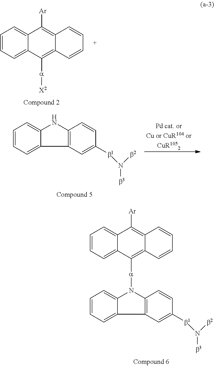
C1=CC=C2C(=C1)C([Ar])=C1C(=C2[a]N2C3=CC=CC=C3C3=C2C=CC([b1]N([b2])[b3])=C3)C=CC=C1.C1=CC=C2C(=C1)C([Ar])=C1C(=C2[a][X2])C=CC=C1.C1=CC=C2C(=C1)NC1=C2C=C([b1]N([b2])[b3])C=C1
